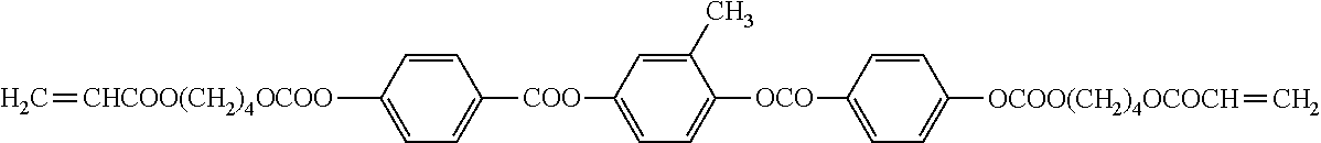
C=[CHCOO(CH2)4OCOO]C1=CC=C([COO]C2=CC=C([OCO]C3=CC=C([OCOO(CH2)4OCOCH]=C)C=C3)C(C)=C2)C=C1
